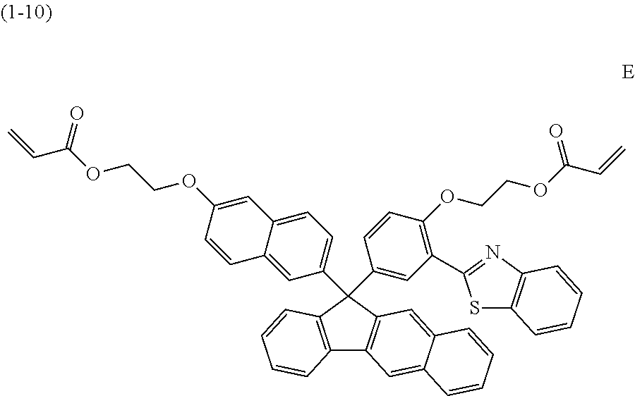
C12=C(C=CC=C1)C(C1=CC=C3C(=C1)C=CC(OCCOC(C=C)=O)=C3)(C1=CC(C3=NC4=C(S3)C=CC=C4)=C(OCCOC(C=C)=O)C=C1)C1=C2C=C2C(=C1)C=CC=C2
